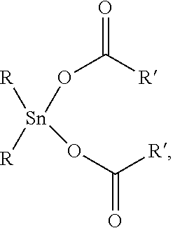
O(C([R])=O)[Sn]([R])([R])OC(=O)[R]
